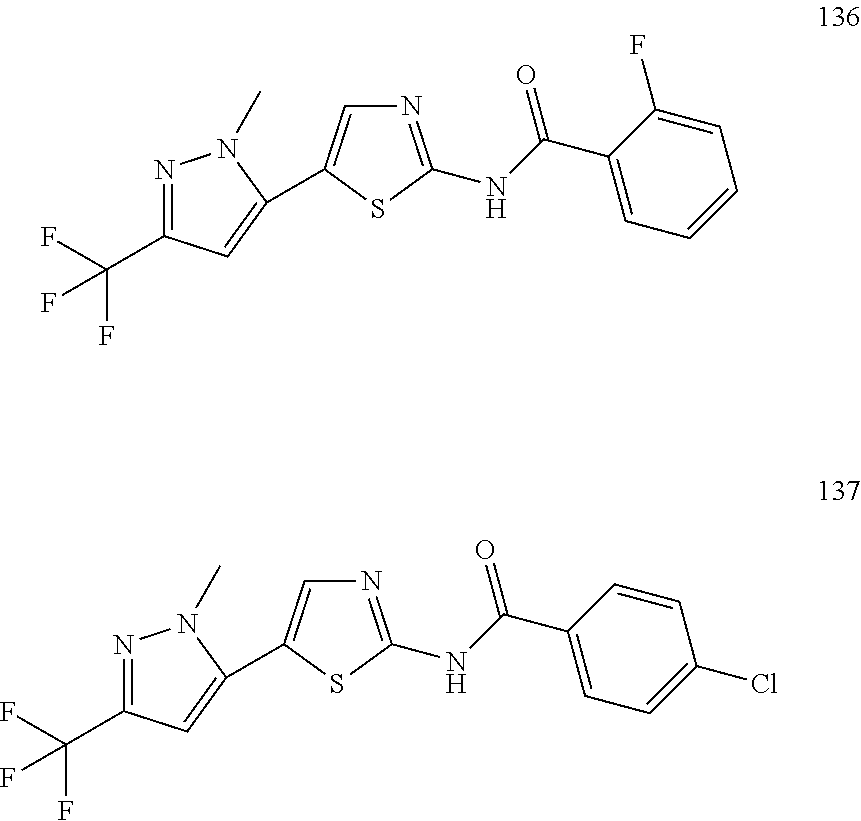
N1=C(C(F)(F)F)C=C(C2=CN=C(NC(C3=CC=CC=C3F)=O)S2)N1C.N1=C(C(F)(F)F)C=C(C2=CN=C(NC(C3=CC=C(Cl)C=C3)=O)S2)N1C
